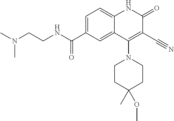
C1=C(C(NCCN(C)C)=O)C=C2C(=C1)NC(=O)C(C#N)=C2N1CCC(C)(OC)CC1
